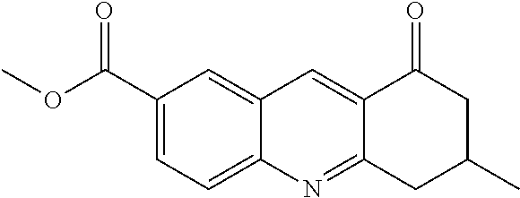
C1(C(OC)=O)=CC=C2C(=C1)C=C1C(=N2)CC(C)CC1=O
